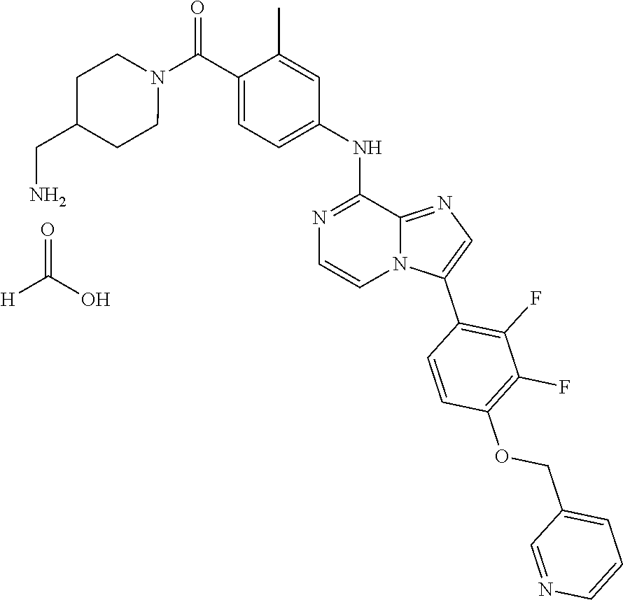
N1(C(C2=CC=C(NC3=NC=CN4C3=NC=C4C3=C(F)C(F)=C(OCC4=CC=CN=C4)C=C3)C=C2C)=O)CCC(CN)CC1.O=C([H])O
